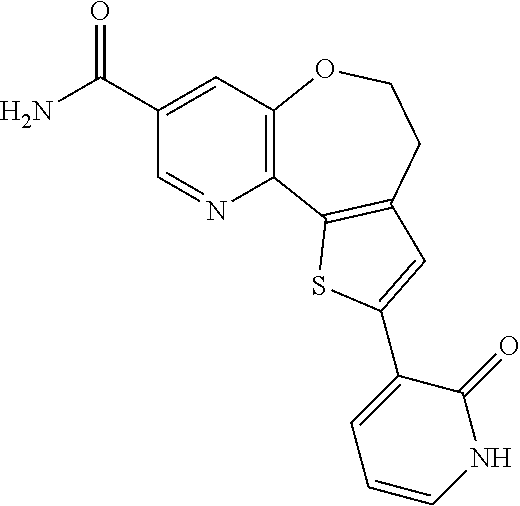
C1(C(N)=O)=CC2=C(N=C1)C1=C(CCO2)C=C(C2=CC=CNC2=O)S1
